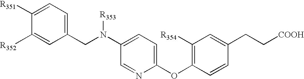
C1(N(CC2=CC=C([R351])C([R352])=C2)[R353])=CC=C(OC2=C([R354])C=C(CC[COOH])C=C2)N=C1
